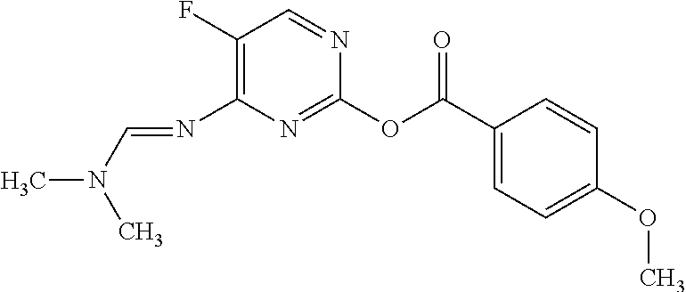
C1(OC)=CC=C(C(OC2=NC(N=CN(C)C)=C(F)C=N2)=O)C=C1
